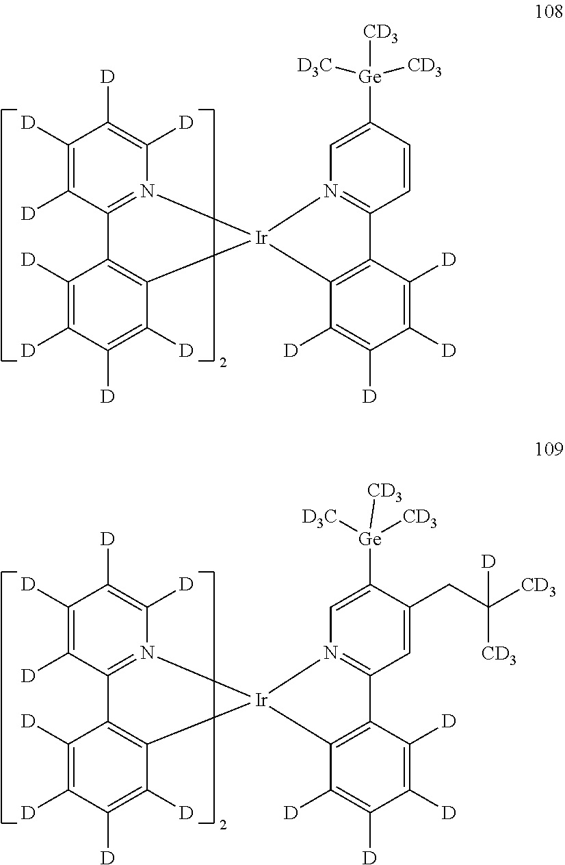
C1([D])=C([D])C2=N(C([D])=C1[D])[Ir]1(C3=C2C([D])=C([D])C([D])=C3[D])N2=C(C=CC([Ge]([CD3])([CD3])[D3C])=C2)C2=C1C([D])=C([D])C([D])=C2[D].C1([D])=C([D])C2=N(C([D])=C1[D])[Ir]1(C3=C2C([D])=C([D])C([D])=C3[D])N2=C(C=C(CC([CD3])([CD3])[D])C([Ge]([CD3])([CD3])[D3C])=C2)C2=C1C([D])=C([D])C([D])=C2[D]
